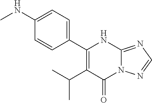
C1(C(C)C)=C(C2=CC=C(NC)C=C2)NC2=NC=NN2C1=O
